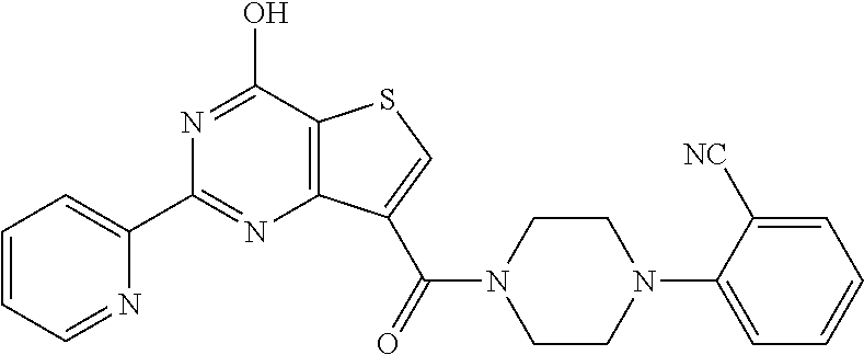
C1=CC=NC(C2=NC3=C(C(O)=N2)SC=C3C(=O)N2CCN(C3=CC=CC=C3[NC])CC2)=C1
